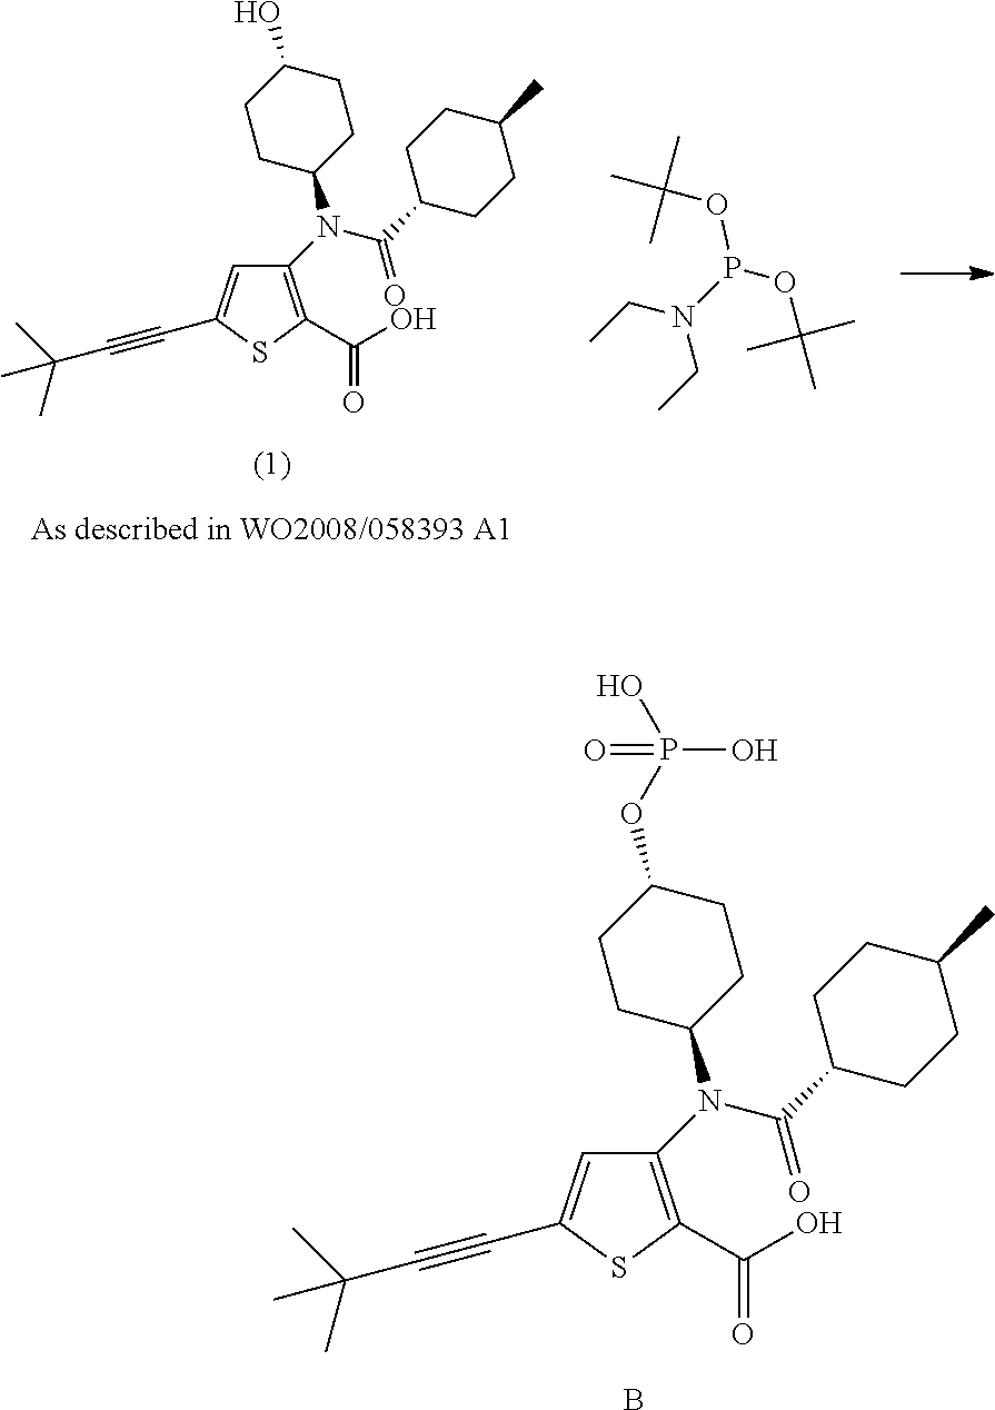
C1(N(C(=O)C2CCC(C)CC2)C2CCC(OP(O)(O)=O)CC2)=C(C(=O)O)SC(C#CC(C)(C)C)=C1.B.C1(N(C(=O)C2CCC(C)CC2)C2CCC(O)CC2)=C(C(=O)O)SC(C#CC(C)(C)C)=C1.CC(C)(C)OP(OC(C)(C)C)N(CC)CC
